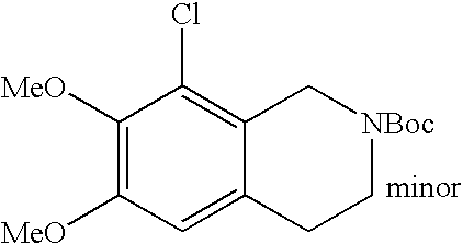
C1([MeO])=C([MeO])C=C2C(=C1Cl)C[NBoc]CC2
